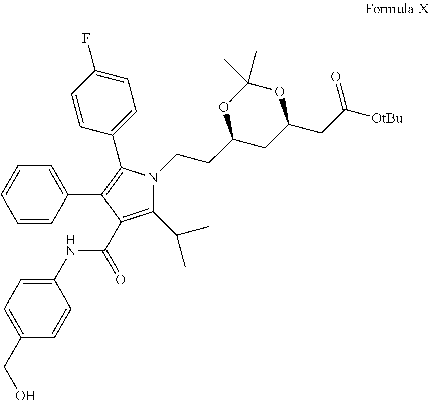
C1(C(C)C)=C(C(=O)NC2=CC=C(CO)C=C2)C(C2=CC=CC=C2)=C(C2=CC=C(F)C=C2)N1CCC1CC(CC([OtBu])=O)OC(C)(C)O1
